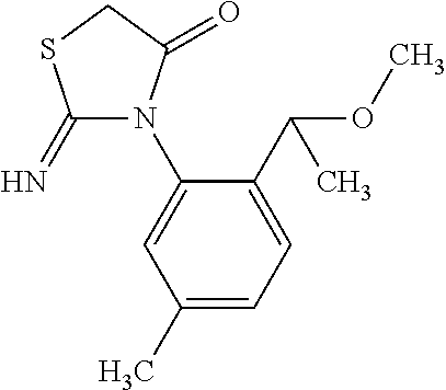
C1(C(OC)C)=CC=C(C)C=C1N1C(=N)SCC1=O
